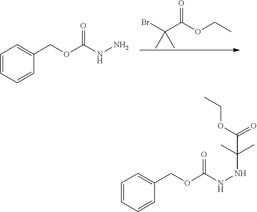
O=C(OCC)C(Br)(C)C.C1=CC=CC(COC(NN)=O)=C1.C1=CC=CC(COC(NNC(C)(C)C(OCC)=O)=O)=C1
